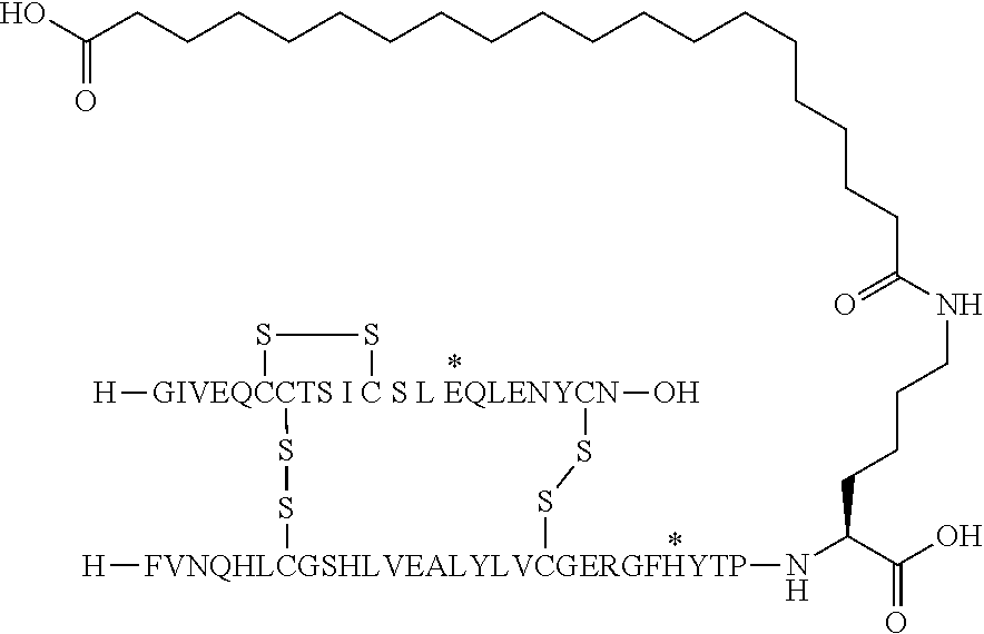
C(CCC(C(O)=O)N[FVNQHLCGSHLVEALYLVCGERGFHYTP]1([H])SS[GIVEQCCTS I C S L EQLENYCN]2([H])(O)(SS1)SS2)CNC(CCCCCCCCCCCCCCCCCCC(O)=O)=O
